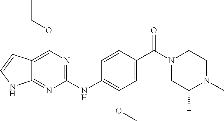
C1(NC2=C(OC)C=C(C(N3CC(C)N(C)CC3)=O)C=C2)=NC(OCC)=C2C(=N1)NC=C2
